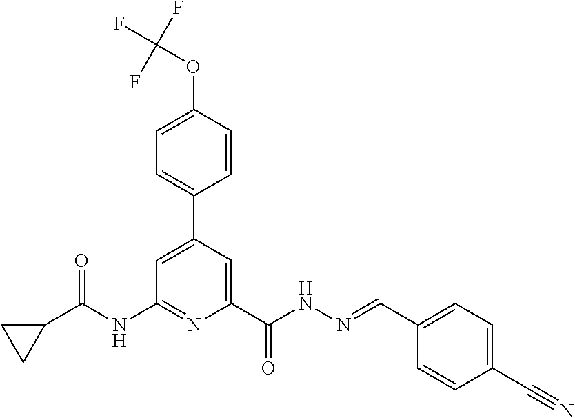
C1=C(C2=CC=C(OC(F)(F)F)C=C2)C=C(C(NN=CC2=CC=C(C#N)C=C2)=O)N=C1NC(C1CC1)=O
